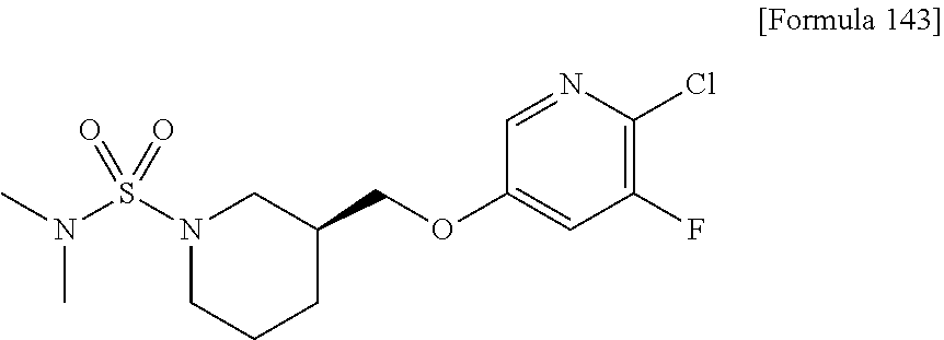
C1(COC2=CC(F)=C(Cl)N=C2)CN(S(N(C)C)(=O)=O)CCC1
